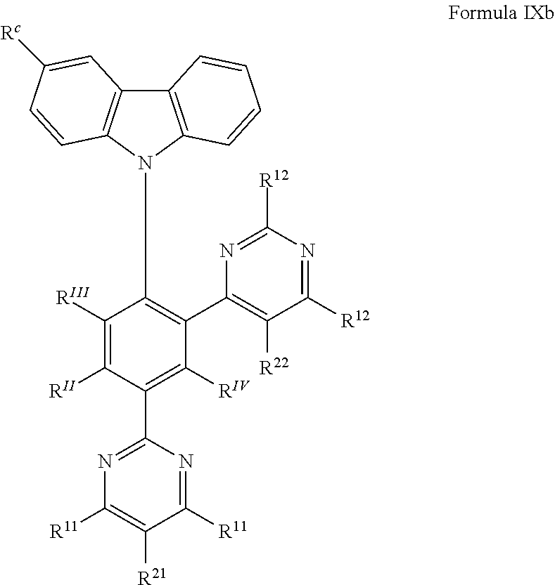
C1([RIII])=C([RII])C(C2=NC([R11])=C([R21])C([R11])=N2)=C([RIV])C(C2=C([R22])C([R12])=NC([R12])=N2)=C1N1C2=C(C3=C1C=CC([Rc])=C3)C=CC=C2
